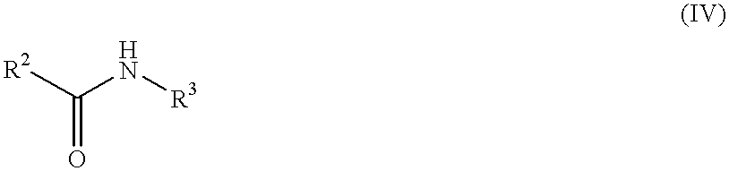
[R2]C(N[R3])=O
